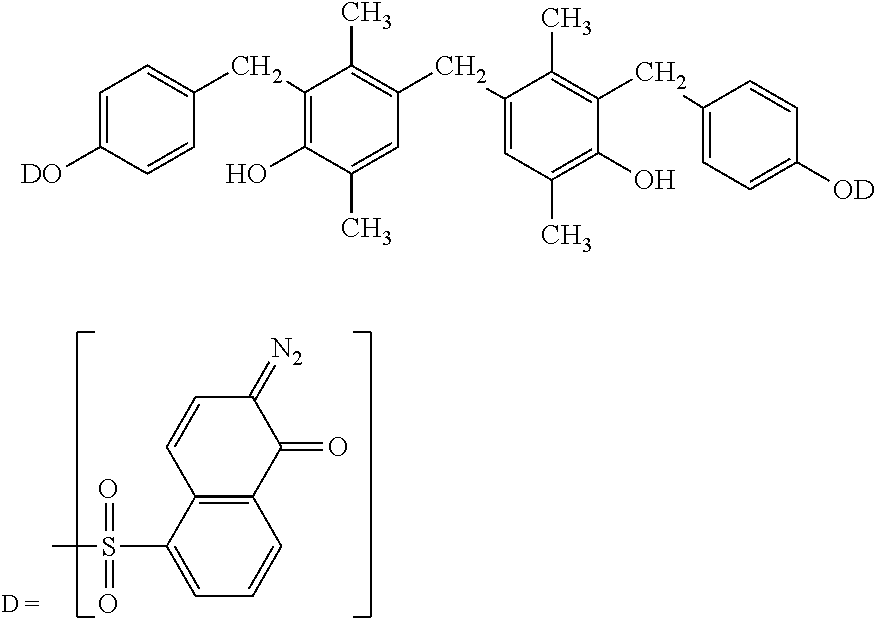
C12=C(C(S(C)(=O)=O)=CC=C1)C=CC(=[N2])C2=O.C1=C([DO])C=CC(CC2=C(O)C(C)=CC(CC3=CC(C)=C(O)C(CC4=CC=C([OD])C=C4)=C3C)=C2C)=C1
